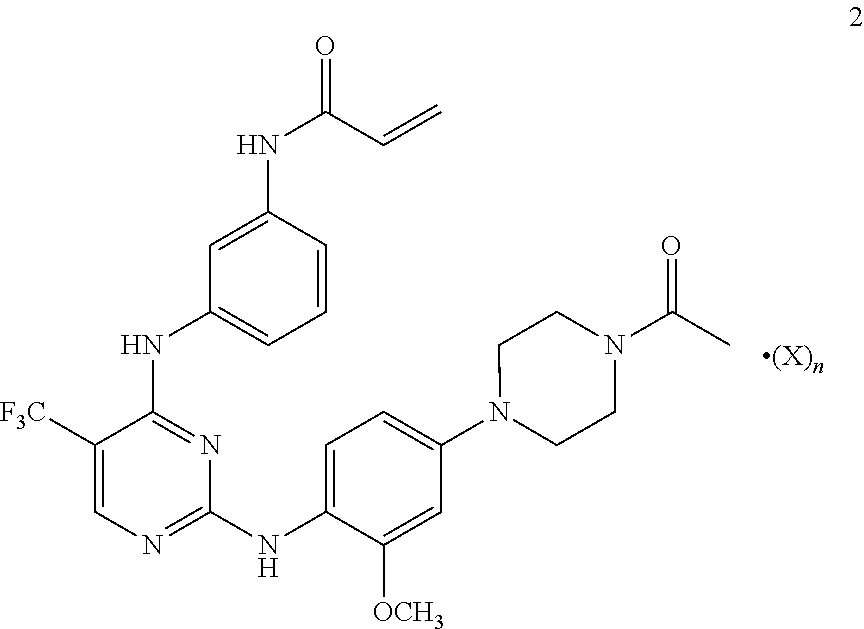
C1([F3C])=CN=C(NC2=CC=C(N3CCN(C(=O)C)CC3)C=C2[OCH3])N=C1NC1=CC=CC(NC(=O)C=C)=C1
